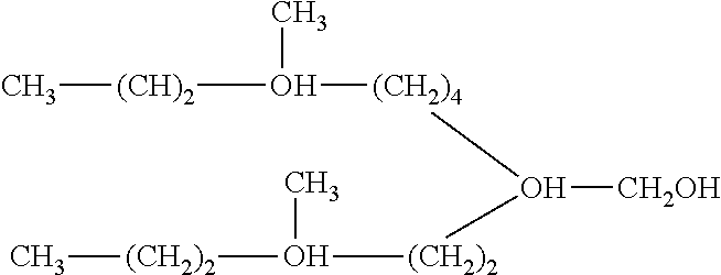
[(CH)2](O([(CH2)4]O([CH2OH])[(CH2)2]O([(CH2)2]C)C)C)C
